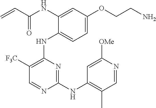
N(C1=CC(OCCN)=CC=C1NC1=C([F3C])C=NC(NC2=C(C)C=NC([OMe])=C2)=N1)C(C=C)=O
